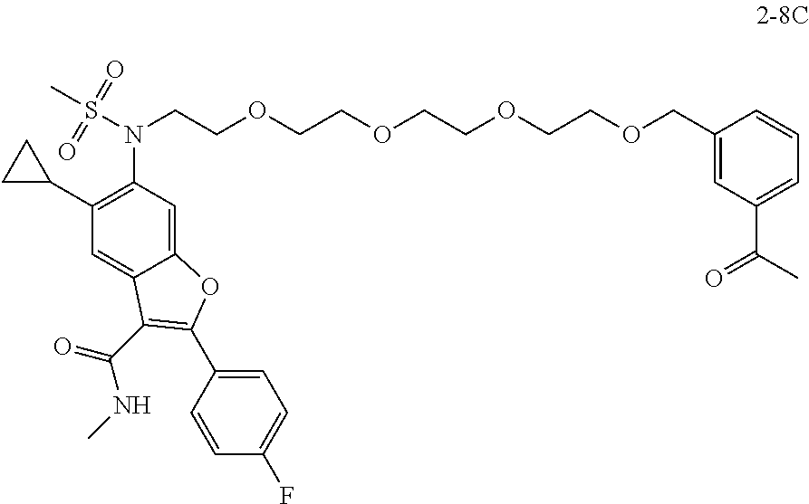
C12=CC(N(S(C)(=O)=O)CCOCCOCCOCCOCC3=CC(C(=O)C)=CC=C3)=C(C3CC3)C=C1C(C(=O)NC)=C(C1=CC=C(F)C=C1)O2
